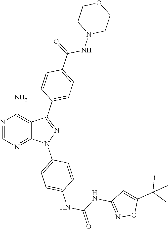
N1=CN=C2C(=C1N)C(C1=CC=C(C(=O)NN3CCOCC3)C=C1)=NN2C1=CC=C(NC(=O)NC2=NOC(C(C)(C)C)=C2)C=C1
